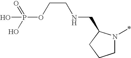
C1N(*)C(CNCCOP(O)(O)=O)CC1
